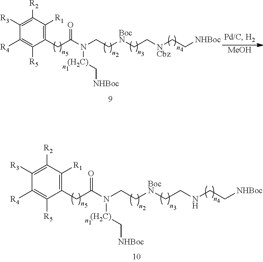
C1([R3])=C([R2])C([R1])=C(CC(N([(H2C)]C[NHBoc])CC[BocN]CCNCC[NHBoc])=O)C([R5])=C1[R4].[MeOH].C1([R3])=C([R2])C([R1])=C(CC(N([(H2C)]C[NHBoc])CC[BocN]CC[NCbz]CC[NHBoc])=O)C([R5])=C1[R4]
